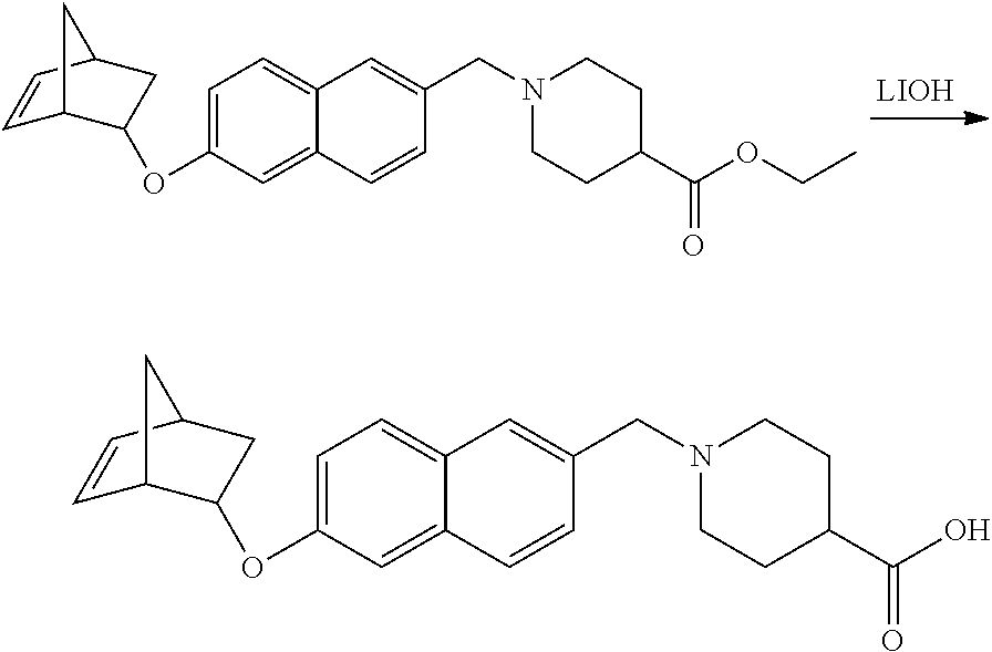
C1=CC2CC(OC3=CC=C4C(=C3)C=CC(CN3CCC(C(OCC)=O)CC3)=C4)C1C2.C1=CC2CC(OC3=CC=C4C(=C3)C=CC(CN3CCC(C(O)=O)CC3)=C4)C1C2
